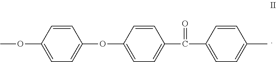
C1=CC(OC)=CC=C1OC1=CC=C(C(C2=CC=C(C)C=C2)=O)C=C1
